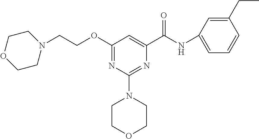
N(C(C1=CC(OCCN2CCOCC2)=NC(N2CCOCC2)=N1)=O)C1=CC=CC(CC)=C1
